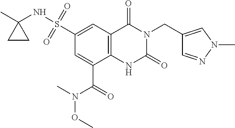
C(N1C(=O)NC2=C(C1=O)C=C(S(=O)(=O)NC1(C)CC1)C=C2C(N(C)OC)=O)C1=CN(C)N=C1
